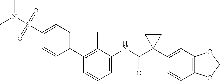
C1=C(NC(C2(C3=CC4=C(C=C3)OCO4)CC2)=O)C(C)=C(C2=CC=C(S(=O)(=O)N(C)C)C=C2)C=C1
